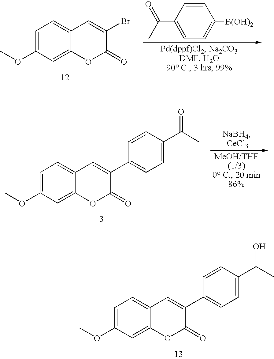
C1=C(OC)C=C2C(=C1)C=C(Br)C(=O)O2.C1=CC(C(=O)C)=CC=C1[B(OH)2].C1=C(OC)C=C2C(=C1)C=C(C1=CC=C(C(C)=O)C=C1)C(=O)O2.C1=C(OC)C=C2C(=C1)C=C(C1=CC=C(C(C)O)C=C1)C(=O)O2
